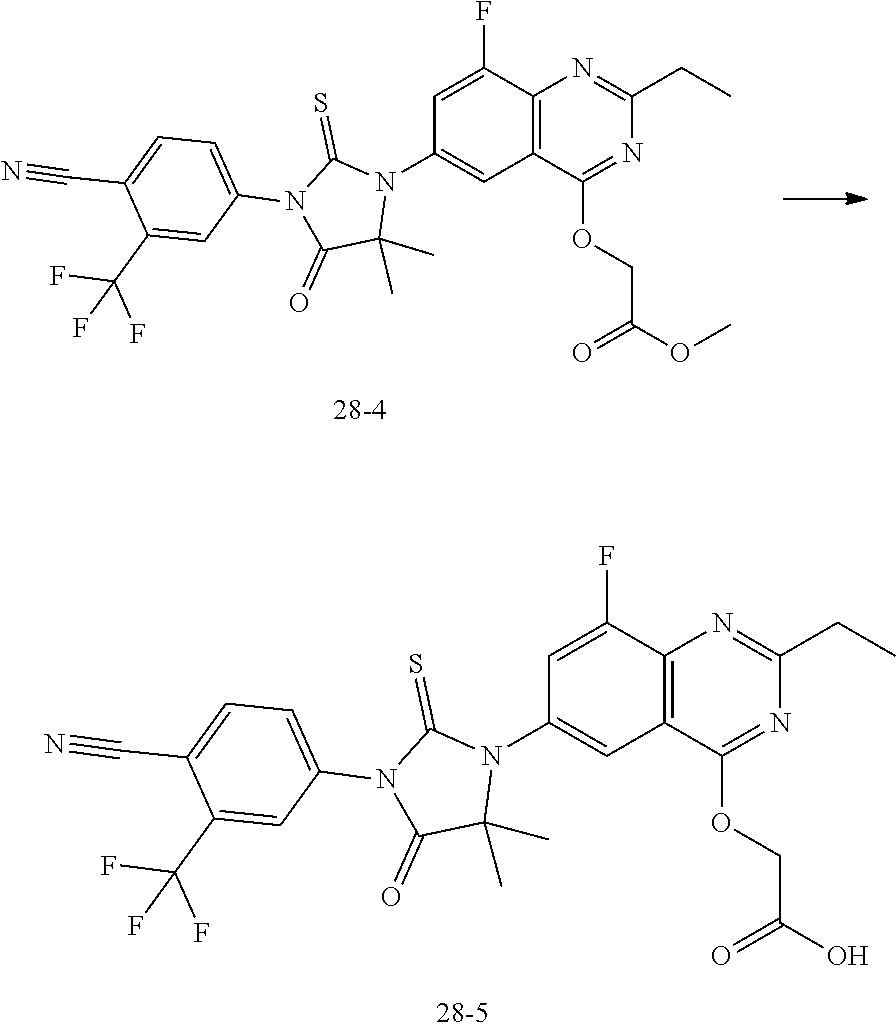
C12=C(C(F)=CC(N3C(=S)N(C4=CC=C(C#N)C(C(F)(F)F)=C4)C(=O)C3(C)C)=C1)N=C(CC)N=C2OCC(O)=O.C12=C(C(F)=CC(N3C(=S)N(C4=CC=C(C#N)C(C(F)(F)F)=C4)C(=O)C3(C)C)=C1)N=C(CC)N=C2OCC(=O)OC
